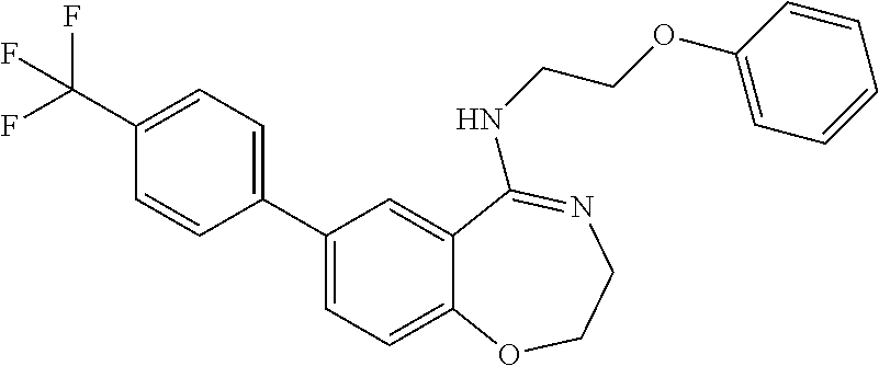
C1(C(F)(F)F)=CC=C(C2=CC=C3C(=C2)C(NCCOC2=CC=CC=C2)=NCCO3)C=C1
